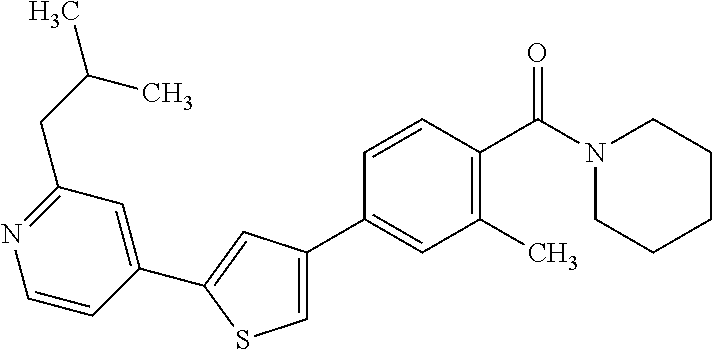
C1(C2=CC(C)=C(C(N3CCCCC3)=O)C=C2)=CSC(C2=CC(CC(C)C)=NC=C2)=C1
